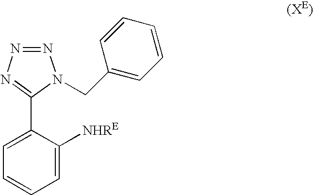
C1=C([NHRE])C(C2=NN=NN2CC2=CC=CC=C2)=CC=C1
